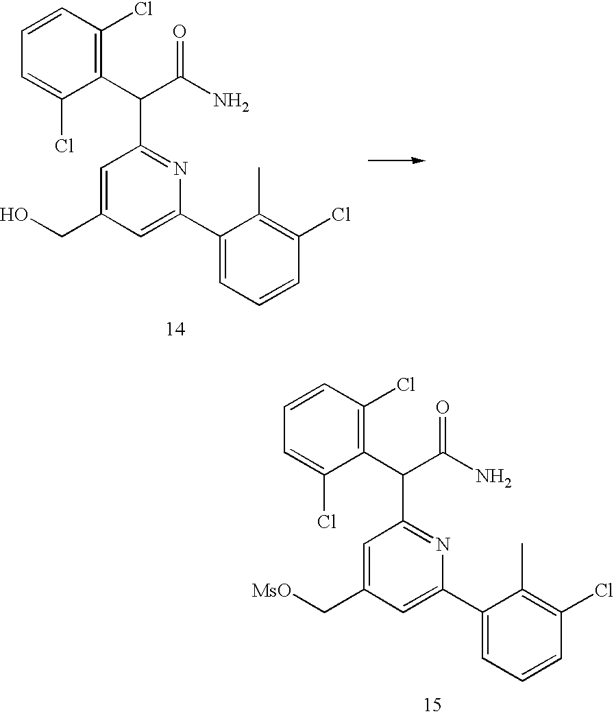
C1=C(CO)C=C(C2=CC=CC(Cl)=C2C)N=C1C(C(N)=O)C1=C(Cl)C=CC=C1Cl.C1=C(C[MsO])C=C(C2=CC=CC(Cl)=C2C)N=C1C(C(N)=O)C1=C(Cl)C=CC=C1Cl
